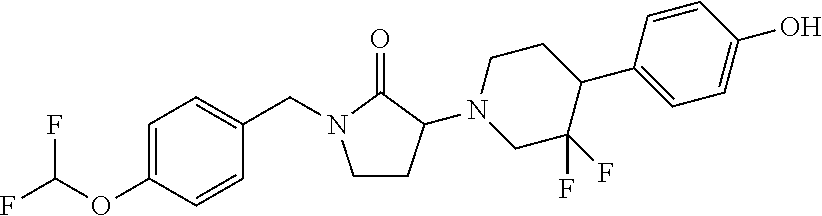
C1CC(N2CC(F)(F)C(C3=CC=C(O)C=C3)CC2)C(=O)N1CC1=CC=C(OC(F)F)C=C1
